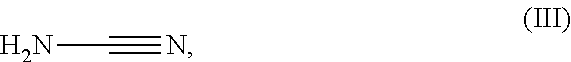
NC#N
